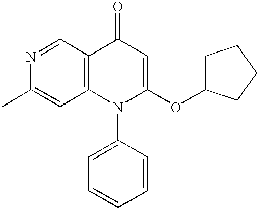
N1=CC2=C(C=C1C)N(C1=CC=CC=C1)C(OC1CCCC1)=CC2=O
